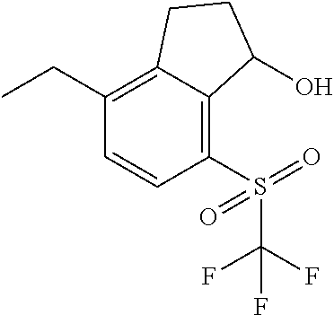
C1(S(=O)(C(F)(F)F)=O)=C2C(=C(CC)C=C1)CCC2O
